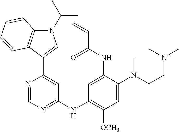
C1=NC(C2=CN(C(C)C)C3=C2C=CC=C3)=CC(NC2=C([OCH3])C=C(N(CCN(C)C)C)C(NC(C=C)=O)=C2)=N1
